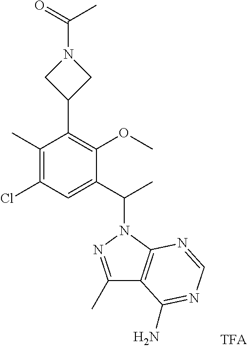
C1(C)=C(Cl)C=C(C(C)N2N=C(C)C3=C2N=CN=C3N)C(OC)=C1C1CN(C(=O)C)C1
